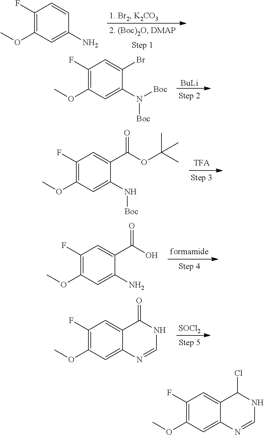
C1(F)=C(OC)C=C(N)C=C1.[BuLi].C1(F)=C(OC)C=C(N([Boc])[Boc])C(Br)=C1.C1(F)=C(OC)C=C(N[Boc])C(C(OC(C)(C)C)=O)=C1.C1(F)=C(OC)C=C(N)C(C(O)=O)=C1.[SOCl2].C1(F)=C(OC)C=C2C(=C1)C(=O)NC=N2.C1(F)=C(OC)C=C2C(=C1)C(Cl)NC=N2
